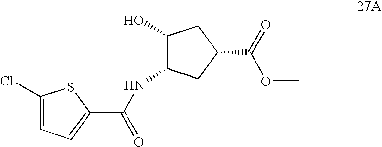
C1(Cl)=CC=C(C(NC2CC(C(=O)OC)CC2O)=O)S1
